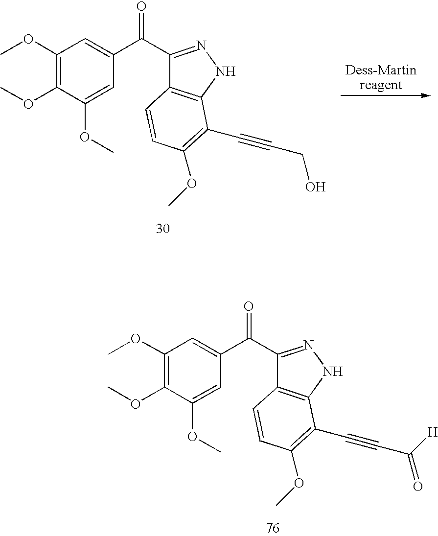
C1(OC)=C(OC)C(OC)=CC(C(C2=NNC3=C2C=CC(OC)=C3C#CCO)=O)=C1.C1(OC)=C(OC)C(OC)=CC(C(C2=NNC3=C2C=CC(OC)=C3C#CC(=O)[H])=O)=C1
